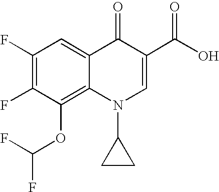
C1(F)=C(F)C(OC(F)F)=C2C(=C1)C(=O)C(C(O)=O)=CN2C1CC1
